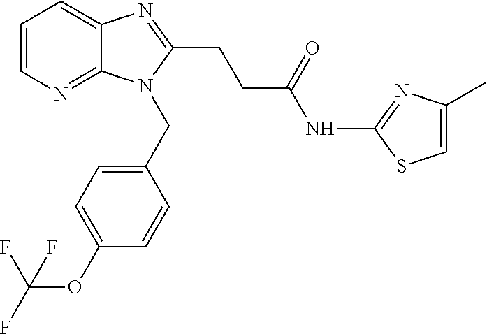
C1=CN=C2C(=C1)N=C(CCC(NC1=NC(C)=CS1)=O)N2CC1=CC=C(OC(F)(F)F)C=C1
